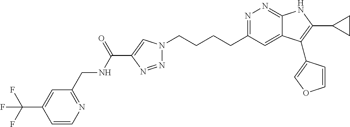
N1=C(CCCCN2N=NC(C(NCC3=NC=CC(C(F)(F)F)=C3)=O)=C2)C=C2C(=N1)NC(C1CC1)=C2C1=COC=C1
